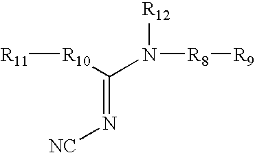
[R11][R10]C(N([R8][R9])[R12])=N[NC]
